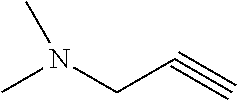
N(CC#C)(C)C
